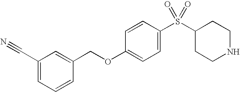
C1=C(S(C2CCNCC2)(=O)=O)C=CC(OCC2=CC(C#N)=CC=C2)=C1
